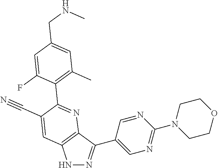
N1N=C(C2=CN=C(N3CCOCC3)N=C2)C2=C1C=C(C#N)C(C1=C(C)C=C(CNC)C=C1F)=N2
